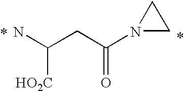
C(CC(N1CC1)=O)(N)[HO2C]
